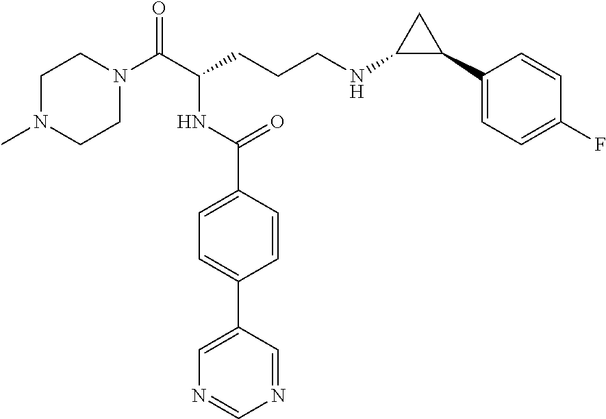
C1N(C)CCN(C(C(CCCNC2C(C3=CC=C(F)C=C3)C2)NC(C2=CC=C(C3=CN=CN=C3)C=C2)=O)=O)C1
